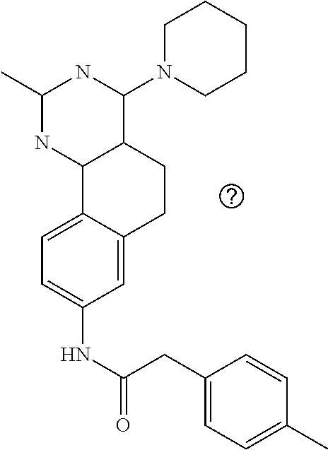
C1(NC(CC2=CC=C(C)C=C2)=O)=CC=C2C(=C1)CCC1C2NC(C)NC1N1CCCCC1
